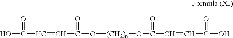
OC(C=CC(O[(CH2)n]OC(C=CC(O)=O)=O)=O)=O
